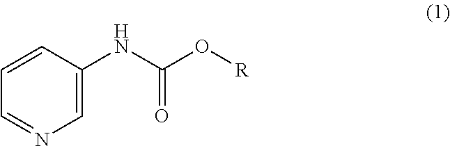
C1=CC(NC(O[R])=O)=CN=C1
